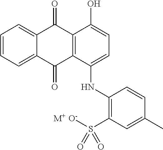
C1=CC=C2C(=C1)C(=O)C1=C(C2=O)C(NC2=C(S([O-])(=O)=O)C=C(C)C=C2)=CC=C1O.[M+]
